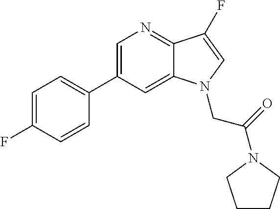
C1=C(C2=CC=C(F)C=C2)C=C2C(=N1)C(F)=CN2CC(=O)N1CCCC1
